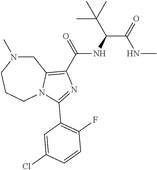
C1N(C)CCCN2C1=C(C(=O)NC(C(=O)NC)C(C)(C)C)N=C2C1=C(F)C=CC(Cl)=C1
